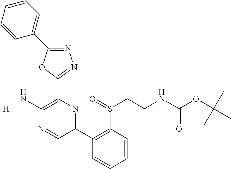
N1=C(C2=CC=CC=C2)OC(C2=C(N)N=CC(C3=C(S(=O)CCNC(OC(C)(C)C)=O)C=CC=C3)=N2)=N1.[H]
